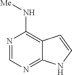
N1=CN=C2C(=C1N[Me])C=CN2
